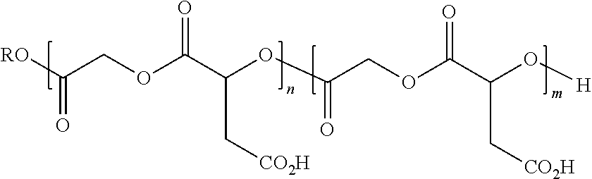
[RO]C(COC(C(OC(COC(C(O[H])C[CO2H])=O)=O)C[CO2H])=O)=O
